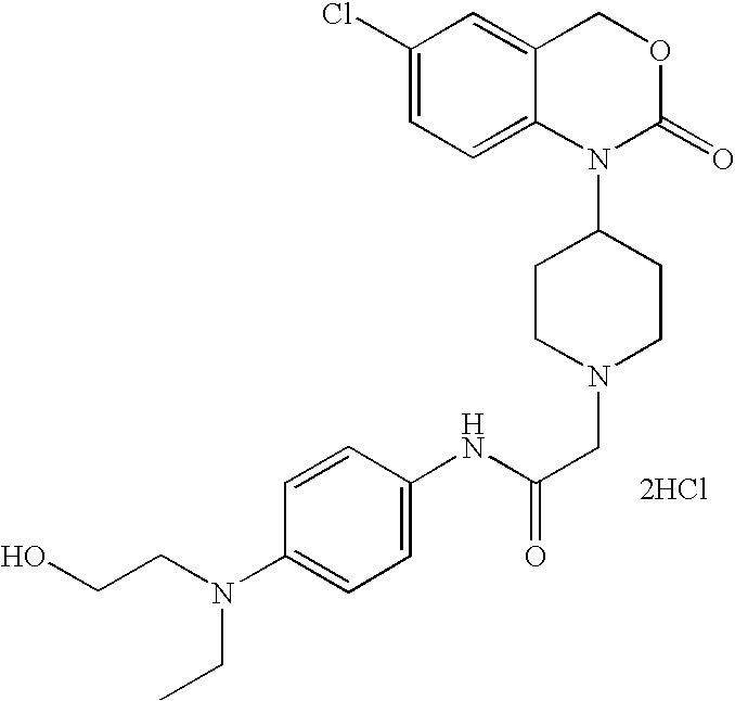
N(C(CN1CCC(N2C(=O)OCC3=CC(Cl)=CC=C23)CC1)=O)C1=CC=C(N(CCO)CC)C=C1.[2HCl]
